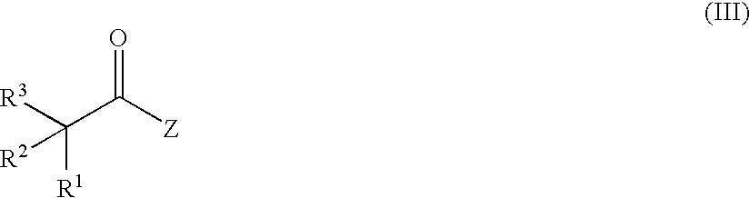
[R3]C(C([Z])=O)([R1])[R2]
